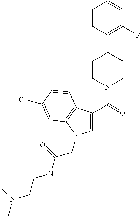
C1=CC(C2CCN(C(=O)C3=CN(CC(NCCN(C)C)=O)C4=C3C=CC(Cl)=C4)CC2)=C(F)C=C1
